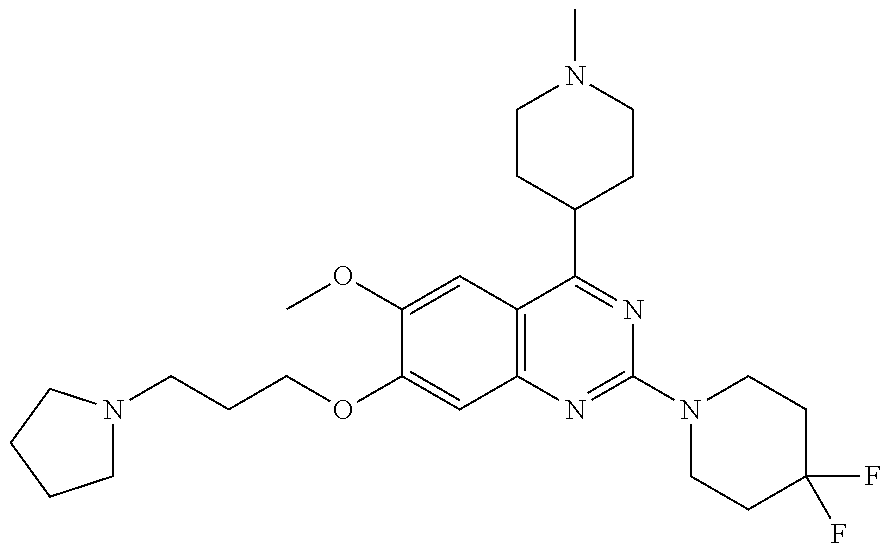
C(OC1=CC2=C(C=C1OC)C(C1CCN(C)CC1)=NC(N1CCC(F)(F)CC1)=N2)CCN1CCCC1
